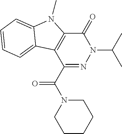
C1(C(=O)N2CCCCC2)=NN(C(C)C)C(=O)C2=C1C1=CC=CC=C1N2C
